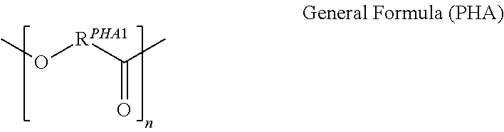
C(=O)([RPHA1]OC)C
